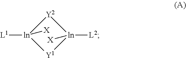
[L1][ln]1([X])[Y2][ln]([L2])([X])[Y1]1
